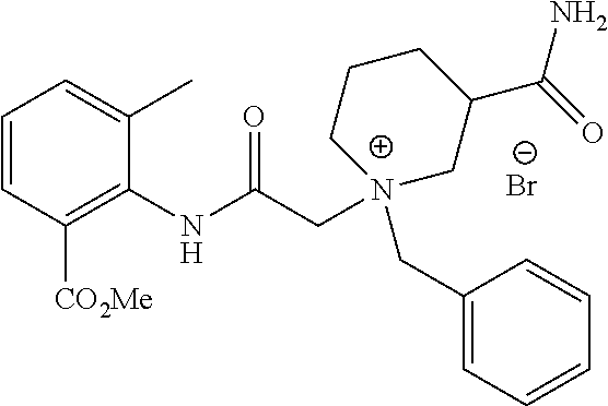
[Br-].C1=CC([CO2Me])=C(NC(C[N+]2(CC3=CC=CC=C3)CC(C(=O)N)CCC2)=O)C(C)=C1
